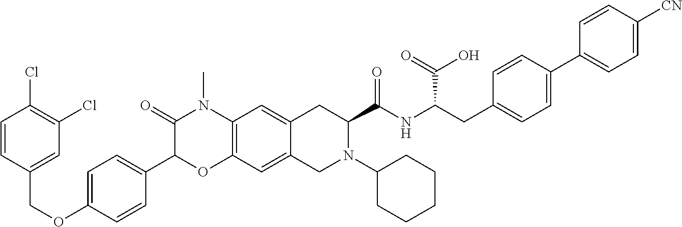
C1=CC(COC2=CC=C(C3OC4=C(N(C)C3=O)C=C3C(=C4)CN(C4CCCCC4)C(C(NC(C(=O)O)CC4=CC=C(C5=CC=C([CN])C=C5)C=C4)=O)C3)C=C2)=CC(Cl)=C1Cl
